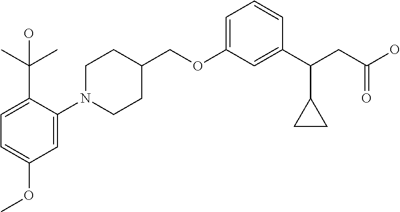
C1(OCC2CCN(C3=CC(OC)=CC=C3C(C)(C)O)CC2)=CC=CC(C(CC(O)=O)C2CC2)=C1
